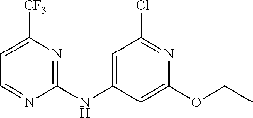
C1=C([CF3])N=C(NC2=CC(Cl)=NC(OCC)=C2)N=C1
